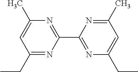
C1(CC)=NC(C2=NC(CC)=CC(C)=N2)=NC(C)=C1
